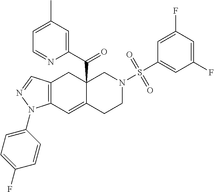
C12=C(C=C3C(C(C4=CC(C)=CC=N4)=O)(C1)CN(S(=O)(=O)C1=CC(F)=CC(F)=C1)CC3)N(C1=CC=C(F)C=C1)N=C2
